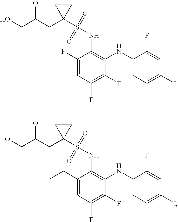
C1(F)=CC(F)=C(F)C(NC2=CC=C(I)C=C2F)=C1NS(=O)(=O)C1(CC(CO)O)CC1.C1(CC)=CC(F)=C(F)C(NC2=CC=C(I)C=C2F)=C1NS(=O)(=O)C1(CC(CO)O)CC1
